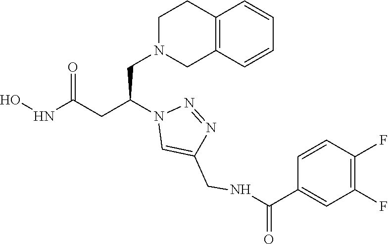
N1(CC(CC(NO)=O)N2C=C(CNC(C3=CC(F)=C(F)C=C3)=O)N=N2)CC2=C(CC1)C=CC=C2
